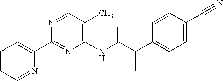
C1=CC=NC(C2=NC(NC(C(C)C3=CC=C(C#N)C=C3)=O)=C(C)C=N2)=C1
